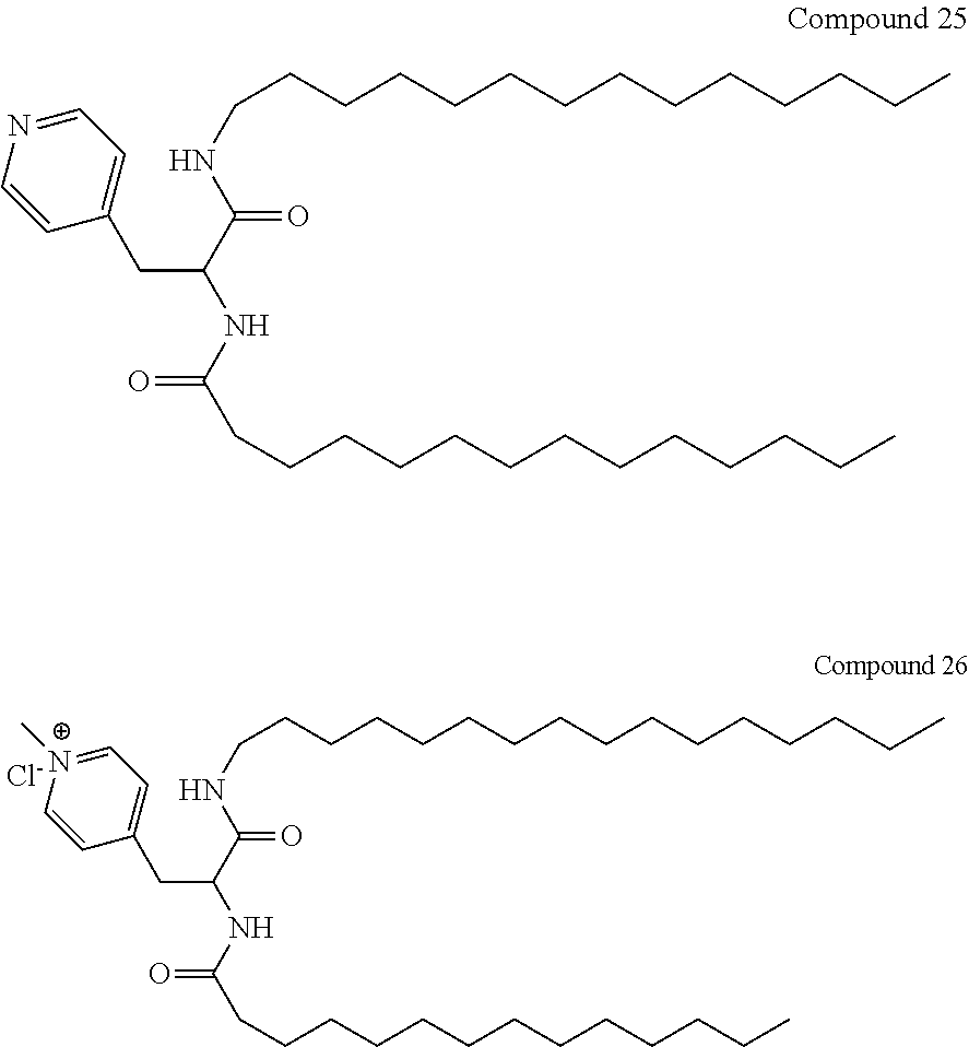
C1=[N+](C)C=CC(CC(NC(=O)CCCCCCCCCCCCC)C(NCCCCCCCCCCCCCCCC)=O)=C1.[Cl-].C1=NC=CC(CC(NC(=O)CCCCCCCCCCCCC)C(NCCCCCCCCCCCCCC)=O)=C1
